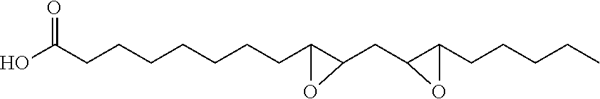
OC(CCCCCCCC1C(CC2C(CCCCC)O2)O1)=O
